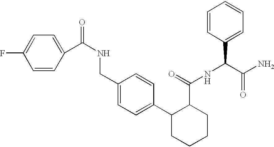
C1(C(NCC2=CC=C(C3C(C(=O)NC(C(=O)N)C4=CC=CC=C4)CCCC3)C=C2)=O)=CC=C(F)C=C1
